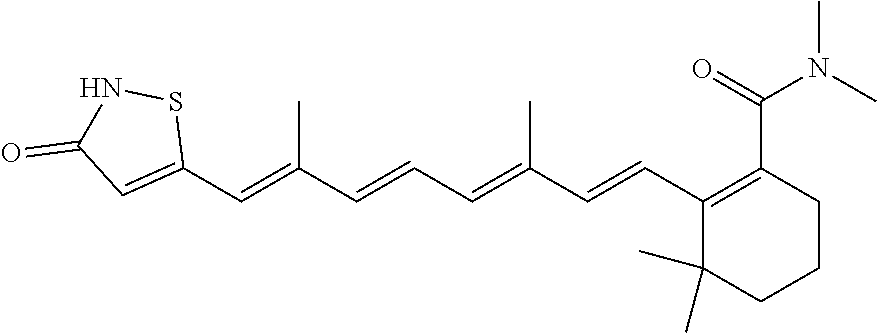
C1(C=C(C=CC=C(C=CC2=C(C(=O)N(C)C)CCCC2(C)C)C)C)=CC(=O)NS1
